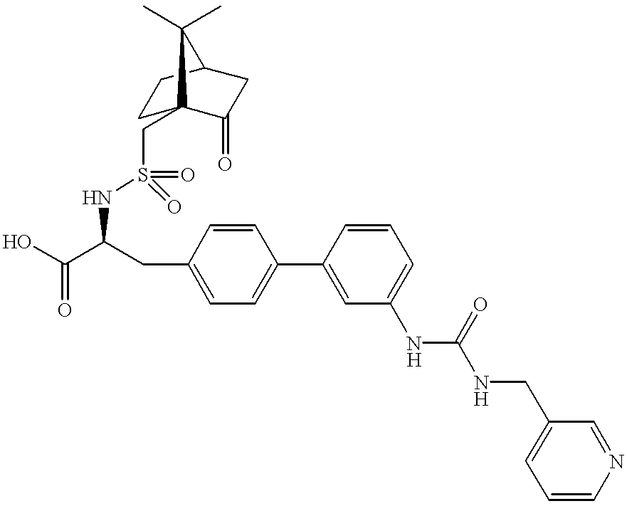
N(C(C(O)=O)CC1=CC=C(C2=CC(NC(=O)NCC3=CC=CN=C3)=CC=C2)C=C1)S(=O)(=O)CC12CCC(CC1=O)C2(C)C
